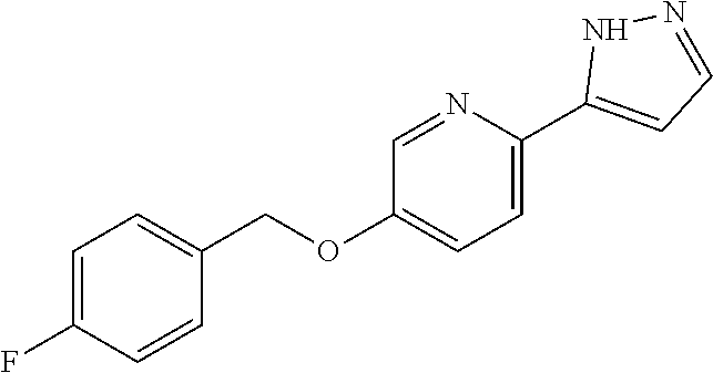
C1=NC(C2=CC=NN2)=CC=C1OCC1=CC=C(F)C=C1
